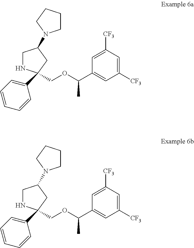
C1NC(COC(C2=CC([CF3])=CC([CF3])=C2)C)(C2=CC=CC=C2)CC1N1CCCC1.C1NC(COC(C2=CC([CF3])=CC([CF3])=C2)C)(C2=CC=CC=C2)CC1N1CCCC1
